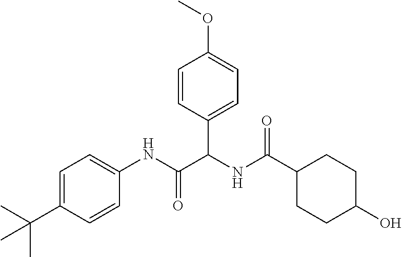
C1=C(C(C)(C)C)C=CC(NC(C(NC(=O)C2CCC(O)CC2)C2=CC=C(OC)C=C2)=O)=C1
